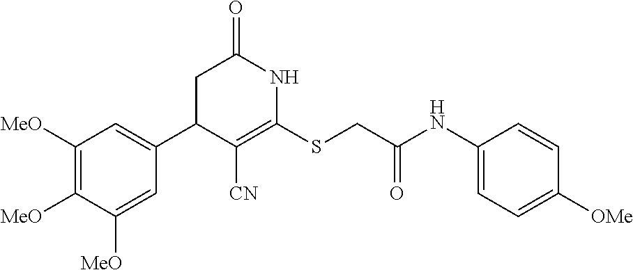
C1(C2C([CN])=C(SCC(NC3=CC=C([OMe])C=C3)=O)NC(=O)C2)=CC([MeO])=C([MeO])C([MeO])=C1
